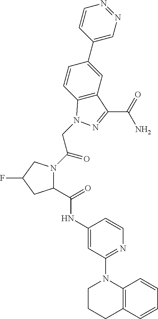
C1(C(=O)NC2=CC(N3CCCC4=C3C=CC=C4)=NC=C2)N(C(=O)CN2C3=C(C=C(C4=CN=NC=C4)C=C3)C(C(=O)N)=N2)CC(F)C1
